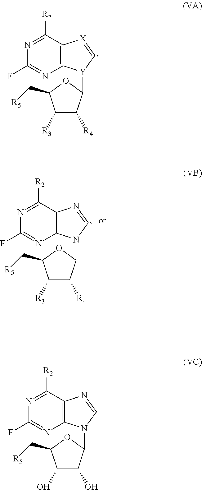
C12=C(C([R2])=NC(F)=N1)[X]=C[Y]2C1C([R4])C([R3])C(C[R5])O1.C12=C(C([R2])=NC(F)=N1)N=CN2C1C([R4])C([R3])C(C[R5])O1.C12=C(C([R2])=NC(F)=N1)N=CN2C1C(O)C(O)C(C[R5])O1
